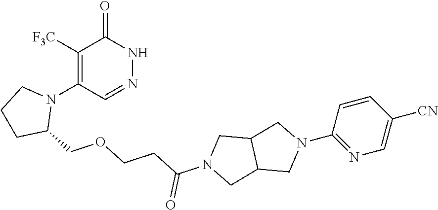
C(CCOCC1N(C2=C([F3C])C(=O)NN=C2)CCC1)(=O)N1CC2C(C1)CN(C1=NC=C([CN])C=C1)C2
